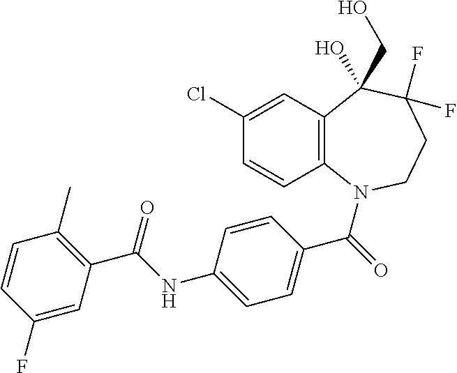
C12=C(N(C(=O)C3=CC=C(NC(C4=C(C)C=CC(F)=C4)=O)C=C3)CCC(F)(F)C1(CO)O)C=CC(Cl)=C2
